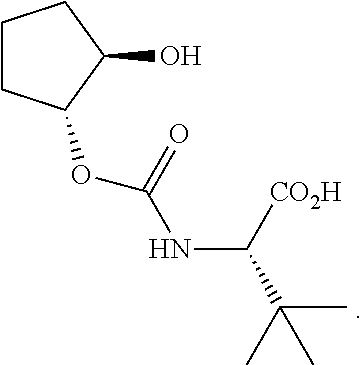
C1CC(OC(NC(C(C)(C)C)[CO2H])=O)C(O)C1
